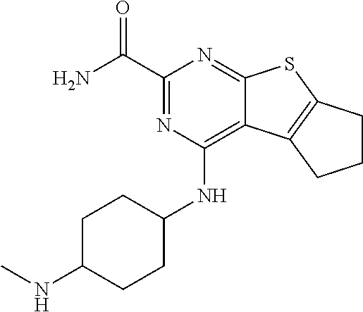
C1(C(=O)N)=NC(NC2CCC(NC)CC2)=C2C(=N1)SC1=C2CCC1
